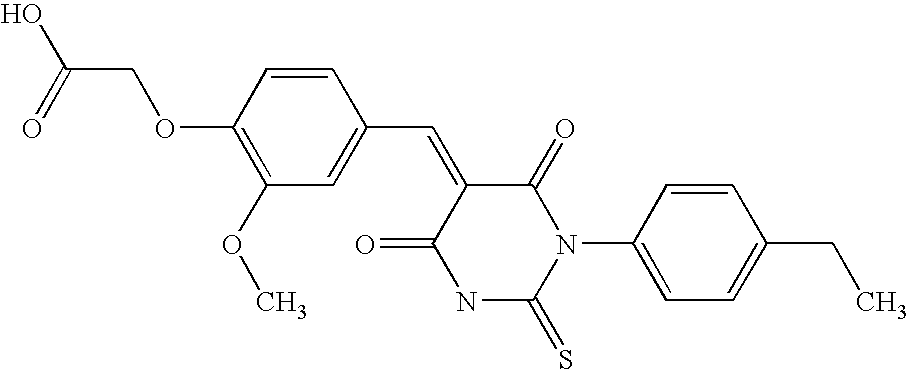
OC(COC1=C(OC)C=C(C=C2C(=O)N(C3=CC=C(CC)C=C3)C(=S)NC2=O)C=C1)=O
